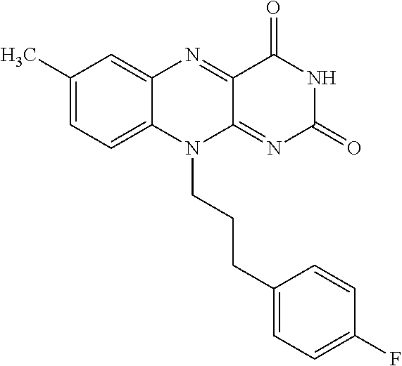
C1(C)=CC=C2C(=C1)N=C1C(=NC(=O)NC1=O)N2CCCC1=CC=C(F)C=C1
